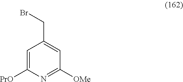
C1=C([PrO])N=C([OMe])C=C1CBr
